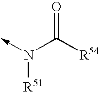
N(->C)(C([R54])=O)[R51]
